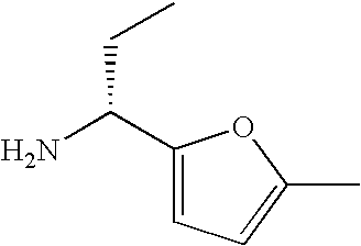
NC(C1=CC=C(C)O1)CC
